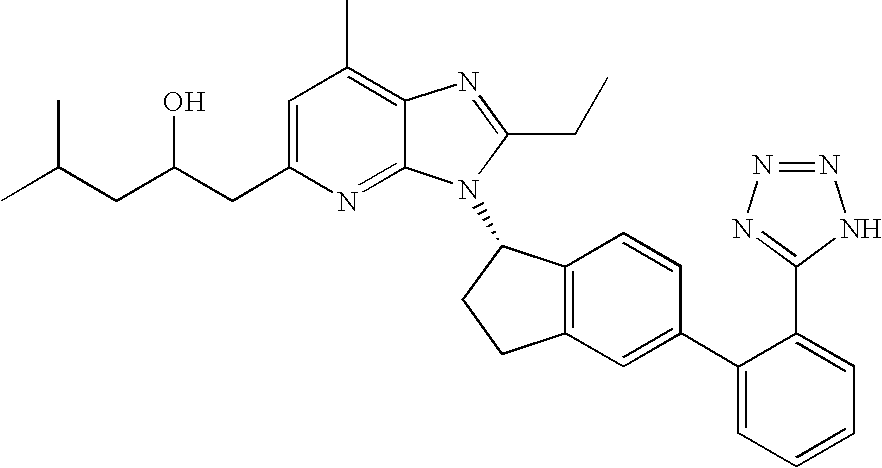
C1=C(CC(CC(C)C)O)N=C2C(=C1C)N=C(CC)N2C1C2=C(CC1)C=C(C1=CC=CC=C1C1=NN=NN1)C=C2
